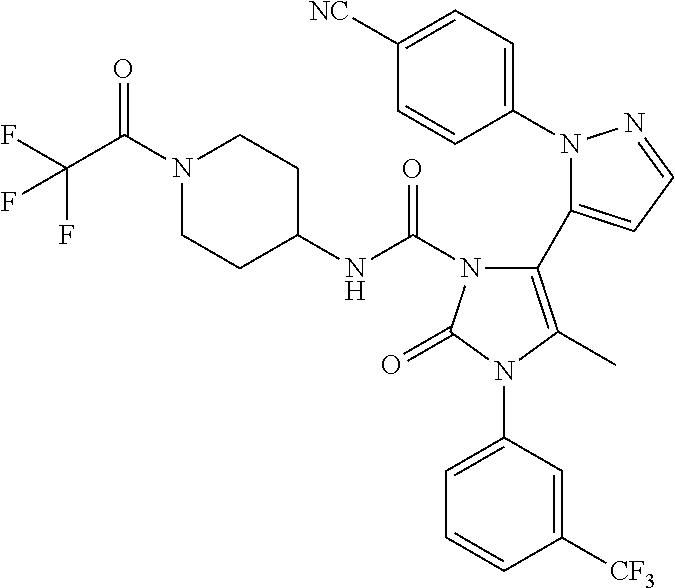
C1(N2N=CC=C2C2=C(C)N(C3=CC=CC([CF3])=C3)C(=O)N2C(NC2CCN(C(C(F)(F)F)=O)CC2)=O)=CC=C([NC])C=C1
